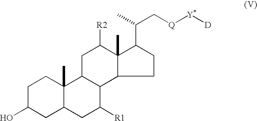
C1C(O)CC2C(C)(C1)C1C(C([R1])C2)C2CCC(C(C[Q][Y*][D])C)C2(C)C([R2])C1
